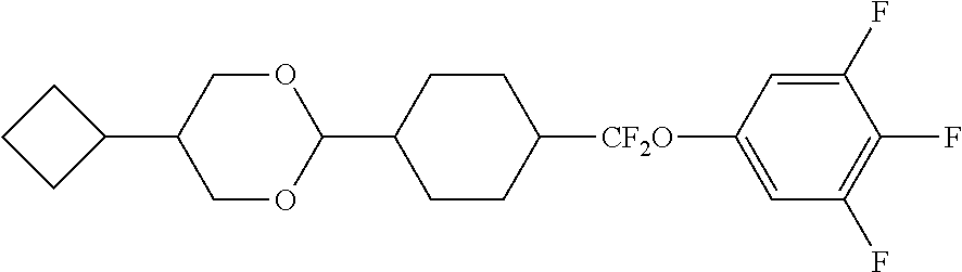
C1(C2CCC2)COC(C2CCC([CF2O]C3=CC(F)=C(F)C(F)=C3)CC2)OC1
